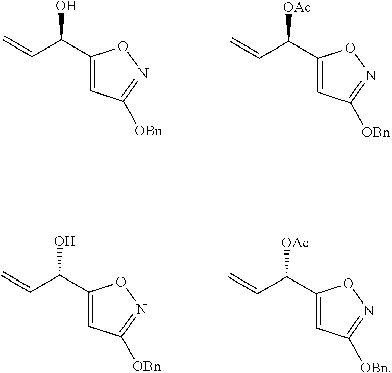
C1(C(C=C)O)=CC([OBn])=NO1.C1(C(C=C)[OAc])=CC([OBn])=NO1.C1(C(C=C)O)=CC([OBn])=NO1.C1(C(C=C)[OAc])=CC([OBn])=NO1
